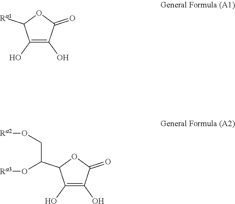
C1(O)=C(O)C(=O)OC1[Ra1].C1(O)=C(O)C(=O)OC1C(CO[Ra2])O[Ra3]
